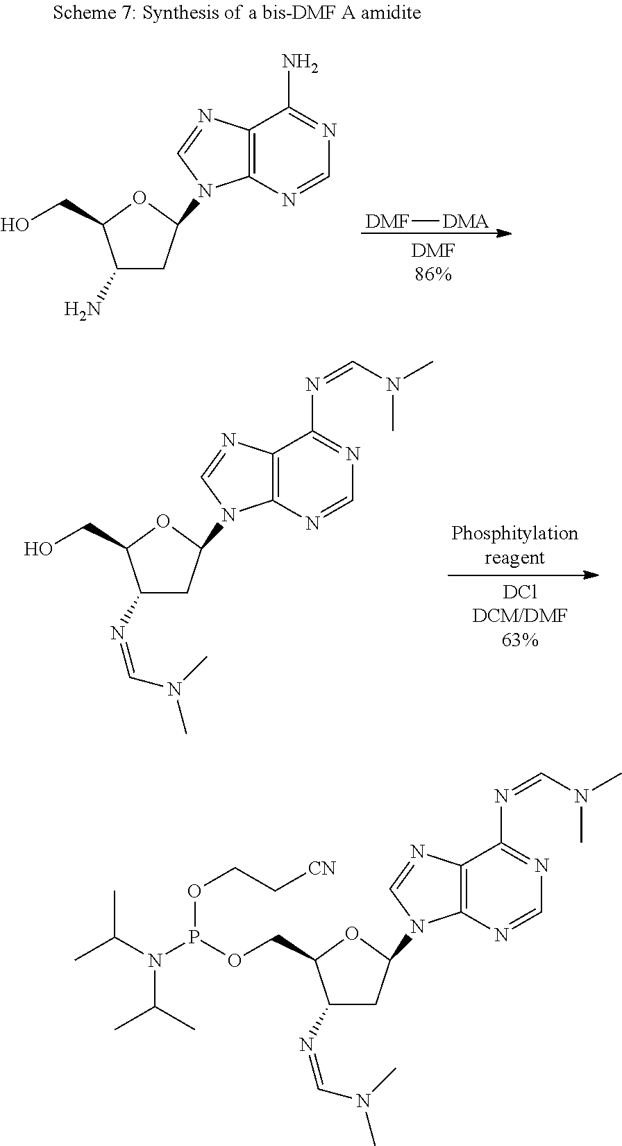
C1(N)CC(N2C3=C(C(N)=NC=N3)N=C2)OC1CO.[DMF][DMA].C1(N=CN(C)C)CC(N2C3=C(C(N=CN(C)C)=NC=N3)N=C2)OC1CO.C1(N=CN(C)C)CC(N2C3=C(C(N=CN(C)C)=NC=N3)N=C2)OC1COP(N(C(C)C)C(C)C)OCC[CN]
